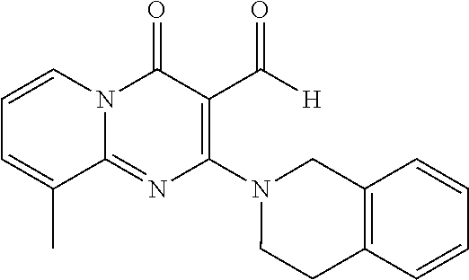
C1=CN2C(=NC(N3CCC4=C(C3)C=CC=C4)=C(C([H])=O)C2=O)C(C)=C1
